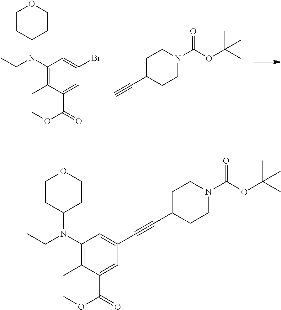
C#CC1CCN(C(OC(C)(C)C)=O)CC1.C1(N(CC)C2CCOCC2)=C(C)C(C(=O)OC)=CC(Br)=C1.C1(N(CC)C2CCOCC2)=C(C)C(C(=O)OC)=CC(C#CC2CCN(C(OC(C)(C)C)=O)CC2)=C1
